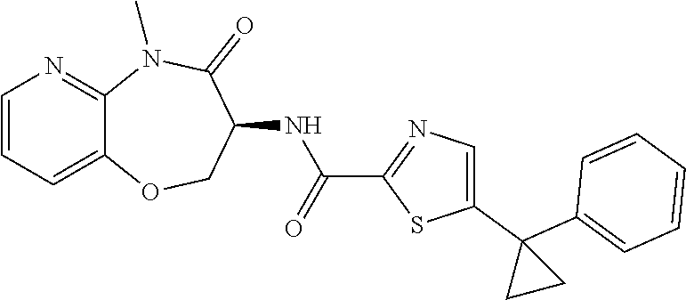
C12=CC=CN=C1N(C)C(=O)C(NC(C1=NC=C(C3(C4=CC=CC=C4)CC3)S1)=O)CO2
